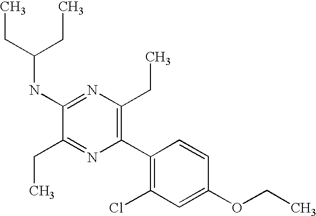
C1(NC(CC)CC)=NC(CC)=C(C2=C(Cl)C=C(OCC)C=C2)N=C1CC
